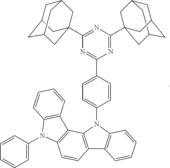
C12=C(N(C3=CC=C(C4=NC(C56CC7CC(CC(C5)C7)C6)=NC(C56CC7CC(CC(C5)C7)C6)=N4)C=C3)C3=C1C=CC=C3)C1=C(C=C2)N(C2=CC=CC=C2)C2=C1C=CC=C2
